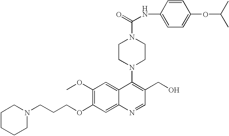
C1(OC)=C(OCCCN2CCCCC2)C=C2C(=C1)C(N1CCN(C(=O)NC3=CC=C(OC(C)C)C=C3)CC1)=C(CO)C=N2
